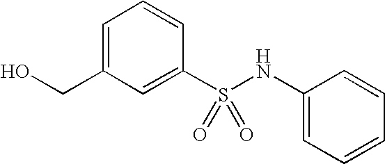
C(C1=CC=CC(S(NC2=CC=CC=C2)(=O)=O)=C1)O
